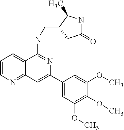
C1(C2=CC3=NC=CC=C3C(NCC3CC(=O)NC3C)=N2)=CC(OC)=C(OC)C(OC)=C1
